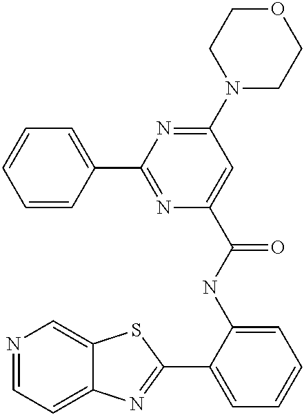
N1=CC=C2C(=C1)SC(C1=CC=CC=C1NC(=O)C1=CC(N3CCOCC3)=NC(C3=CC=CC=C3)=N1)=N2
